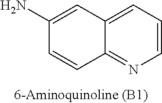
C12=CC=CN=C1C=CC(N)=C2
